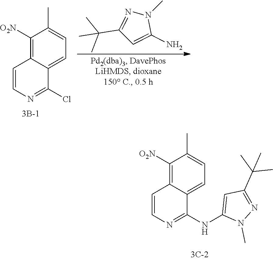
C1(C)=CC=C2C(=C1[O2N])C=CN=C2Cl.C1(C(C)(C)C)=NN(C)C(N)=C1.C1(C)=CC=C2C(=C1[O2N])C=CN=C2NC1=CC(C(C)(C)C)=NN1C
